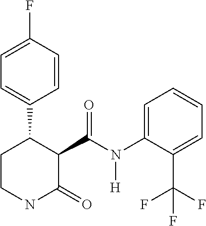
C1=C(F)C=CC(C2CCNC(=O)C2C(N(C2=CC=CC=C2C(F)(F)F)[H])=O)=C1
